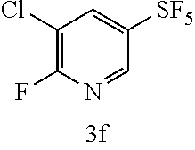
C1(Cl)=C(F)N=CC([SF5])=C1
